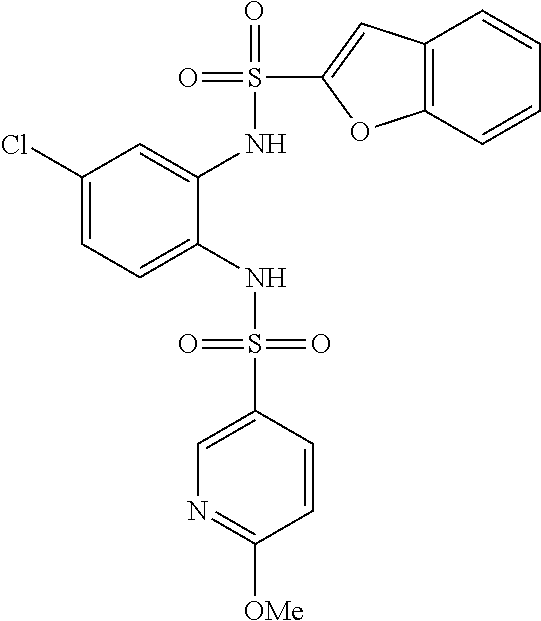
C1(Cl)=CC=C(NS(=O)(=O)C2=CN=C([OMe])C=C2)C(NS(=O)(C2=CC3=C(O2)C=CC=C3)=O)=C1
